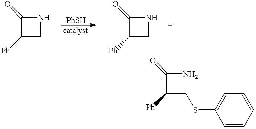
C1(=O)C([Ph])CN1.C1(=O)C([Ph])CN1.C(C([Ph])CSC1=CC=CC=C1)(N)=O
